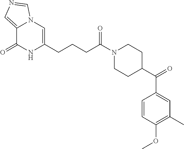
C12=CN=CN1C=C(CCCC(N1CCC(C(C3=CC(C)=C(OC)C=C3)=O)CC1)=O)NC2=O
